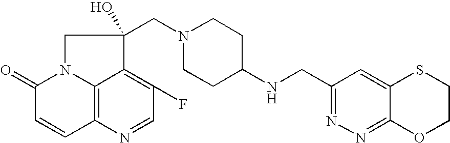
C12=C3N=CC(F)=C1C(CN1CCC(NCC4=NN=C5C(=C4)SCCO5)CC1)(O)CN2C(=O)C=C3
